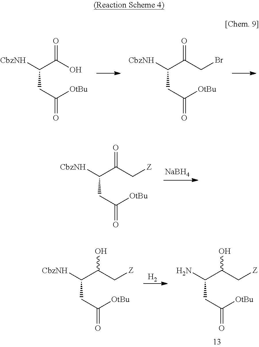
C(CC([OtBu])=O)(C(O)=O)[CbzNH].C(CC([OtBu])=O)(C(CBr)=O)[CbzNH].C(CC([OtBu])=O)(C(C[Z])=O)[CbzNH].[NaBH4].C(CC([OtBu])=O)(C(C[Z])O)N.[H2].C(CC([OtBu])=O)(C(C[Z])O)[CbzNH]
